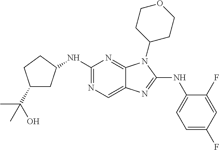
N1=C(NC2CC(C(O)(C)C)CC2)N=C2C(=C1)N=C(NC1=CC=C(F)C=C1F)N2C1CCOCC1
